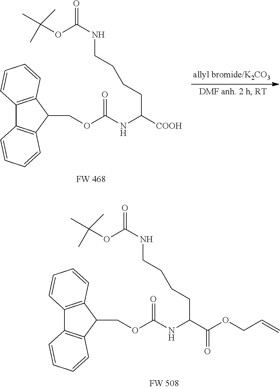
C12=C(C(COC(NC([COOH])CCCCNC(=O)OC(C)(C)C)=O)C3=C1C=CC=C3)C=CC=C2.C12=C(C(COC(NC(C(OCC=C)=O)CCCCNC(=O)OC(C)(C)C)=O)C3=C1C=CC=C3)C=CC=C2
